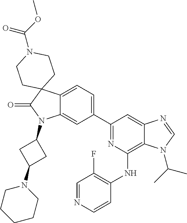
C12=CC=C(C3=NC(NC4=C(F)C=NC=C4)=C4C(=C3)N=CN4C(C)C)C=C1N(C1CC(N3CCCCC3)C1)C(=O)C21CCN(C(=O)OC)CC1
